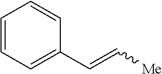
C1=CC=C(C=C[Me])C=C1
